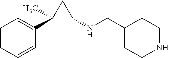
C1=CC=CC(C2(C)C(NCC3CCNCC3)C2)=C1
